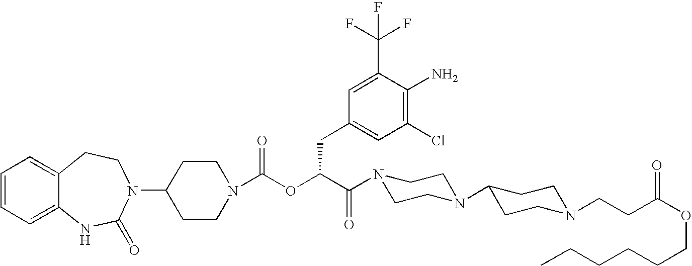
C12=CC=CC=C1NC(=O)N(C1CCN(C(OC(C(=O)N3CCN(C4CCN(CCC(OCCCCCC)=O)CC4)CC3)CC3=CC(Cl)=C(N)C(C(F)(F)F)=C3)=O)CC1)CC2
